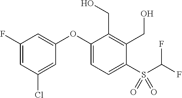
C1(F)=CC(Cl)=CC(OC2=CC=C(S(C(F)F)(=O)=O)C(CO)=C2CO)=C1
